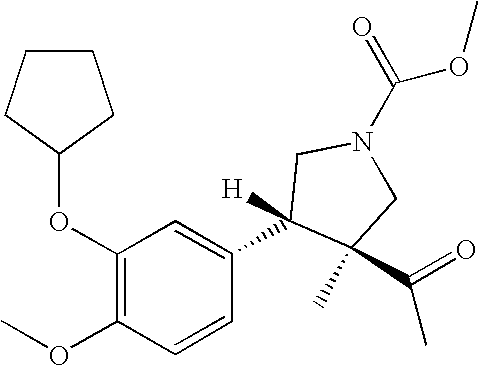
C1CCC(OC2=C(OC)C=CC(C3([H])C(C)(C(=O)C)CN(C(=O)OC)C3)=C2)C1
